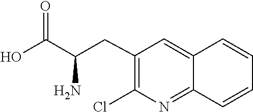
N1=C2C=CC=CC2=CC(CC(C(O)=O)N)=C1Cl
